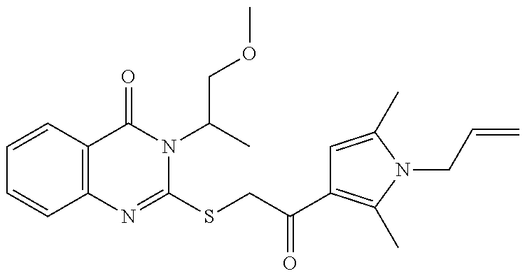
C1=CC2=C(C=C1)N=C(SCC(=O)C1=C(C)N(CC=C)C(C)=C1)N(C(C)COC)C2=O
